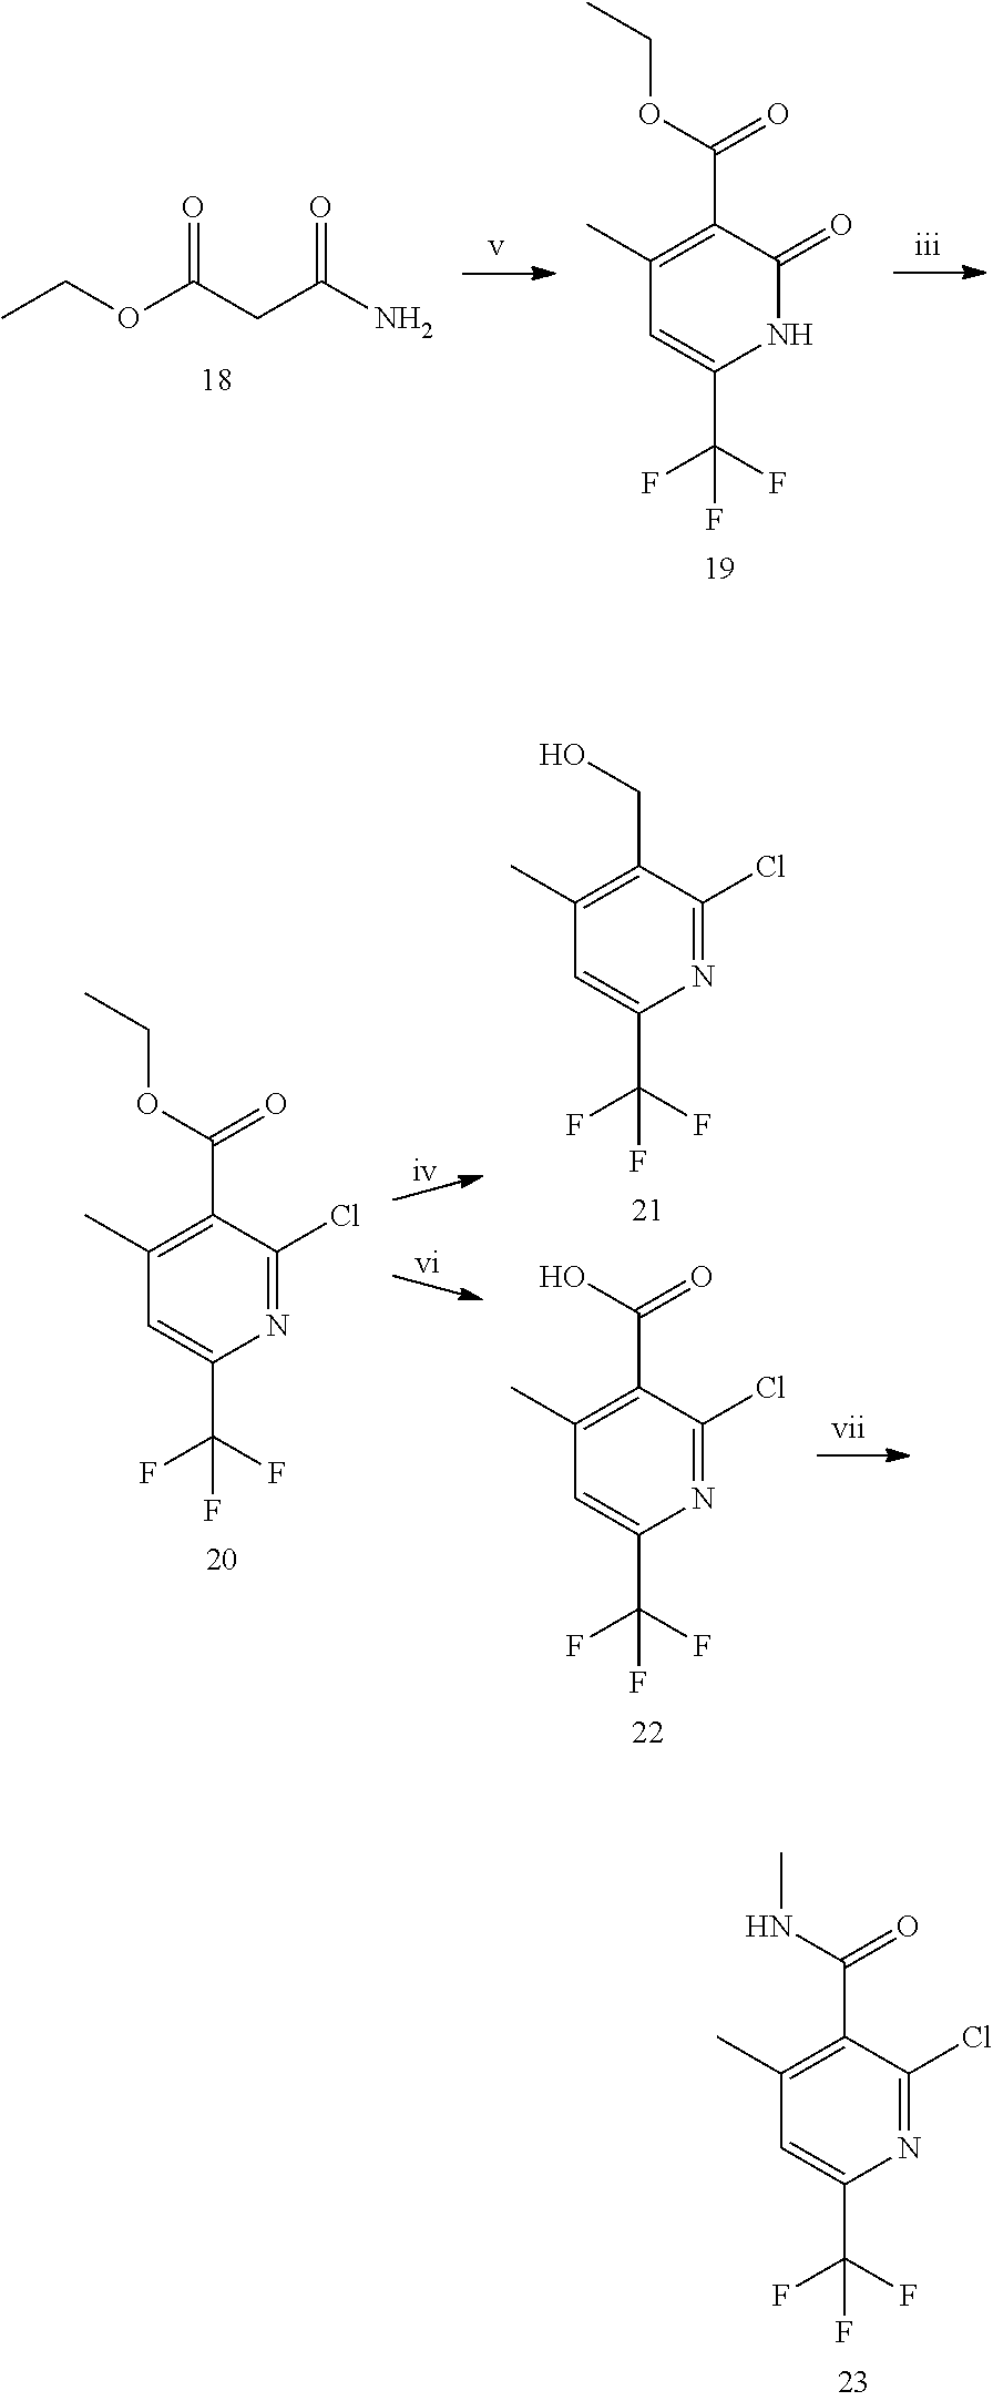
CCOC(CC(N)=O)=O.C1=C(C(F)(F)F)NC(=O)C(C(=O)OCC)=C1C.C1=C(C(F)(F)F)N=C(Cl)C(C(=O)OCC)=C1C.C1=C(C(F)(F)F)N=C(Cl)C(CO)=C1C.C1=C(C(F)(F)F)N=C(Cl)C(C(=O)O)=C1C.C1=C(C(F)(F)F)N=C(Cl)C(C(=O)NC)=C1C
